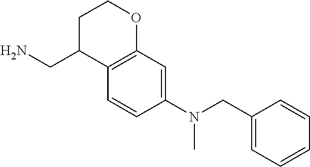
C1C(CN)C2=C(OC1)C=C(N(CC1=CC=CC=C1)C)C=C2
